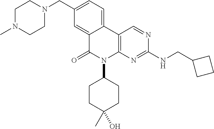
C1N(C)CCN(CC2=CC=C3C(=C2)C(=O)N(C2CCC(O)(C)CC2)C2=C3C=NC(NCC3CCC3)=N2)C1
